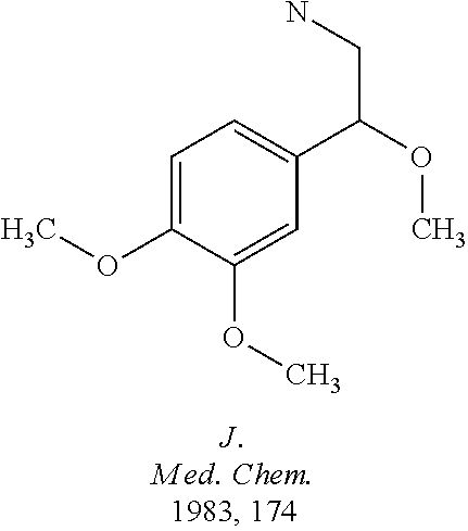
C1=C(OC)C(OC)=CC(C(OC)CN)=C1
